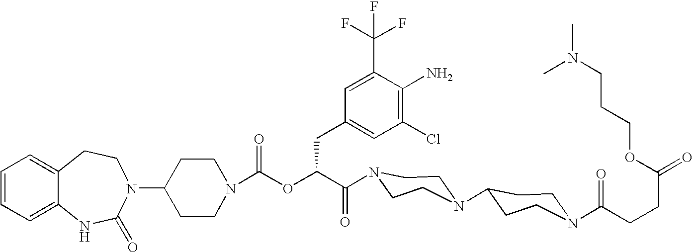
C12=CC=CC=C1NC(=O)N(C1CCN(C(OC(C(=O)N3CCN(C4CCN(C(CCC(=O)OCCCN(C)C)=O)CC4)CC3)CC3=CC(Cl)=C(N)C(C(F)(F)F)=C3)=O)CC1)CC2
